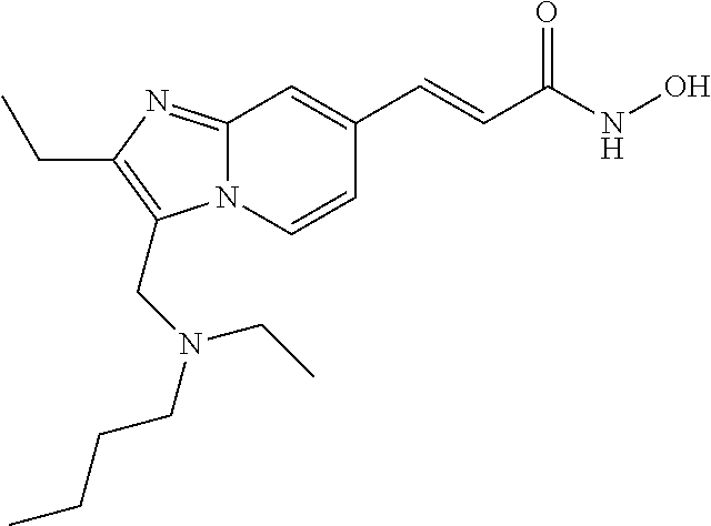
N12C(=NC(CC)=C1CN(CCCC)CC)C=C(C=CC(NO)=O)C=C2
